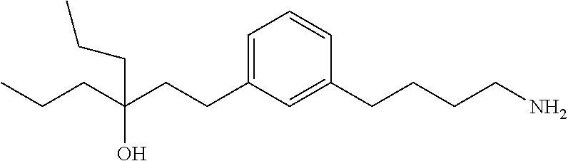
C1=C(CCC(CCC)(CCC)O)C=C(CCCCN)C=C1
